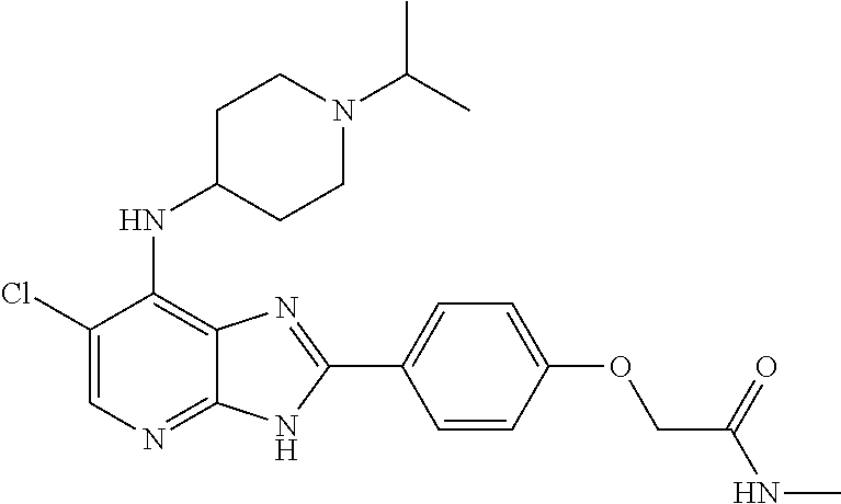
C1(Cl)=CN=C2C(=C1NC1CCN(C(C)C)CC1)N=C(C1=CC=C(OCC(NC)=O)C=C1)N2
